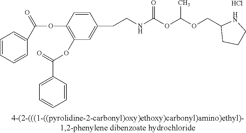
C1=CC=CC(C(OC2=C(OC(=O)C3=CC=CC=C3)C=C(CCNC(OC(OCC3CCCN3)C)=O)C=C2)=O)=C1.Cl
